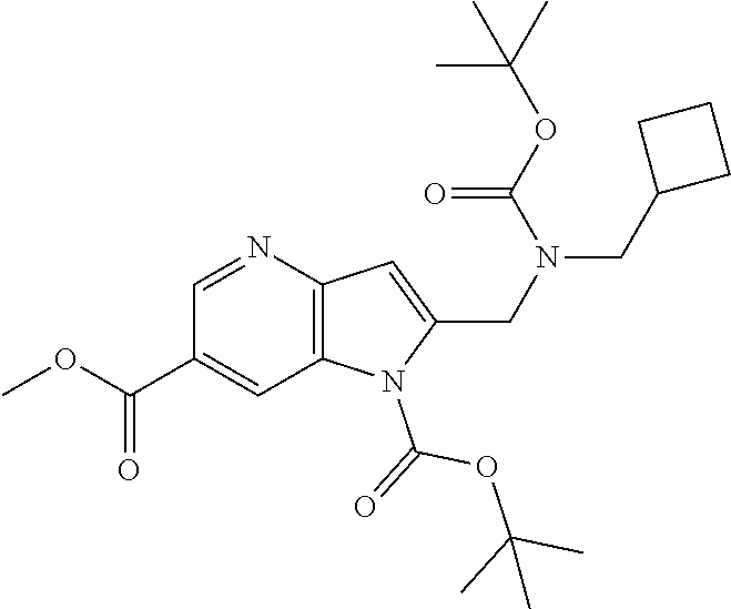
C(C1=CC2=C(N=C1)C=C(CN(CC1CCC1)C(OC(C)(C)C)=O)N2C(=O)OC(C)(C)C)(OC)=O
